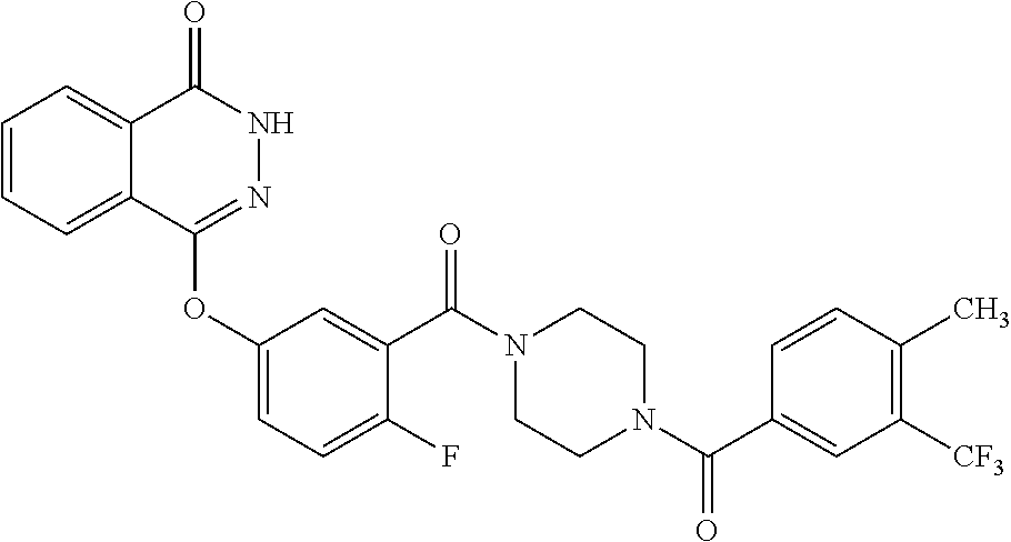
C1=CC=C2C(=C1)C(=O)NN=C2OC1=CC=C(F)C(C(N2CCN(C(C3=CC([CF3])=C(C)C=C3)=O)CC2)=O)=C1
